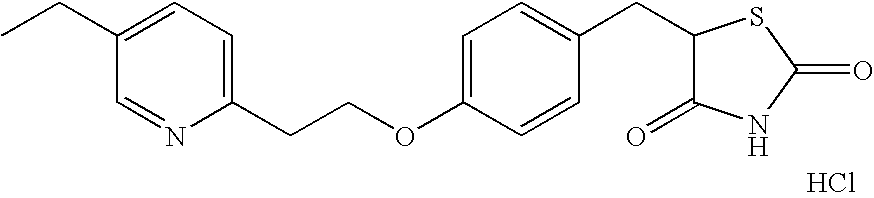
C1(CC)=CC=C(CCOC2=CC=C(CC3C(=O)NC(=O)S3)C=C2)N=C1.Cl
